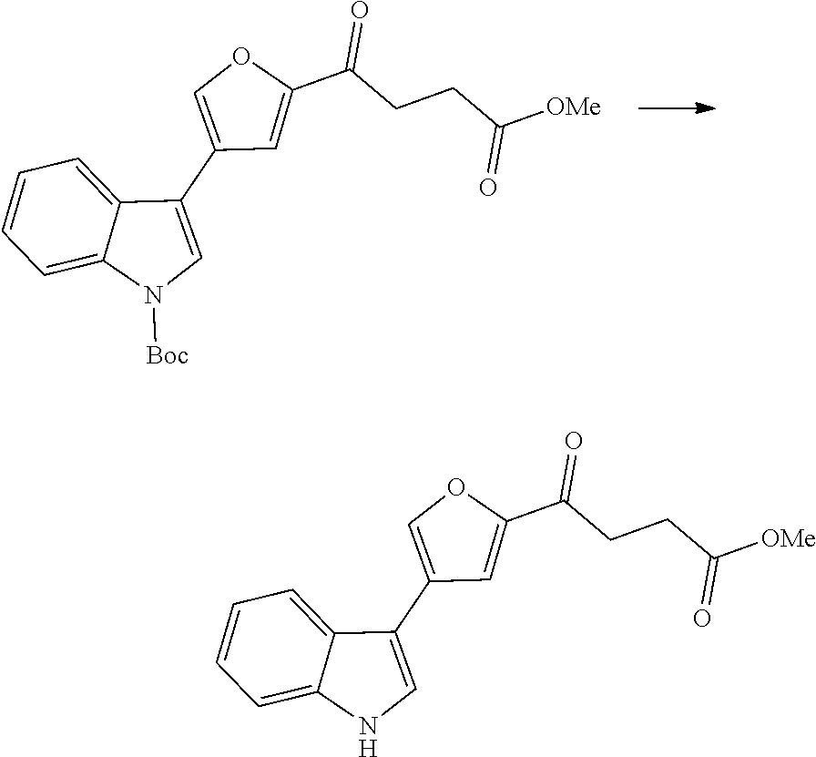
C1(C2=COC(C(=O)CCC(=O)[OMe])=C2)=CN([Boc])C2=CC=CC=C12.C1(C2=COC(C(=O)CCC(=O)[OMe])=C2)=CNC2=CC=CC=C12
